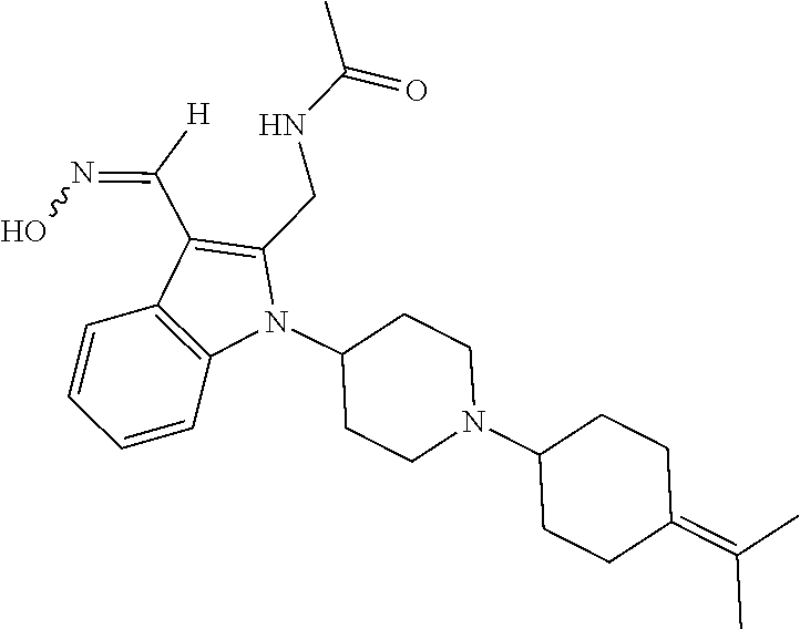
N1(C2CCN(C3CCC(=C(C)C)CC3)CC2)C(CNC(C)=O)=C(C([H])=NO)C2=C1C=CC=C2
